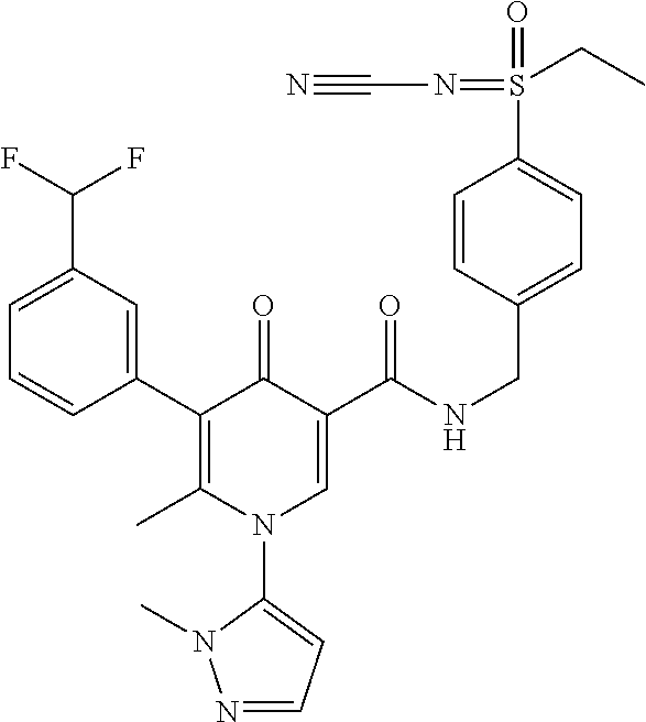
C1(C2=C(C)N(C3=CC=NN3C)C=C(C(NCC3=CC=C(S(=O)(=NC#N)CC)C=C3)=O)C2=O)=CC(C(F)F)=CC=C1
